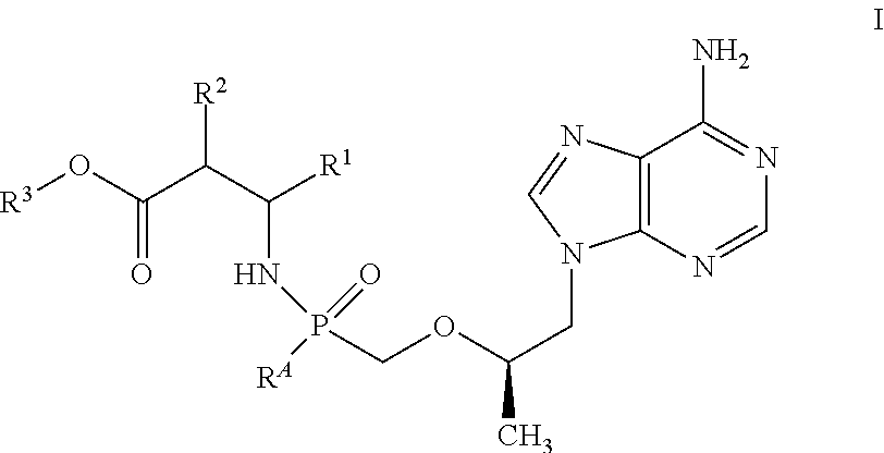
[R3]OC(C(C([R1])NP(COC(CN1C2=C(N=C1)C(N)=NC=N2)C)(=O)[RA])[R2])=O
